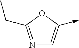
N1=C(CC)OC(->C)=C1
